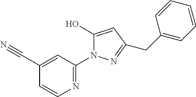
C1(C#N)=CC(N2C(O)=CC(CC3=CC=CC=C3)=N2)=NC=C1
